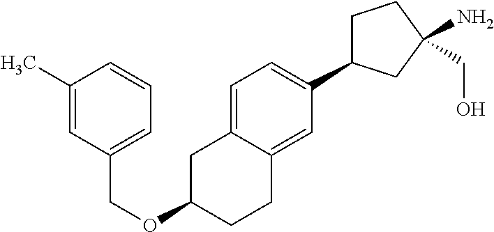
C1=C2C(=CC(C3CCC(CO)(N)C3)=C1)CCC(OCC1=CC=CC(C)=C1)C2
